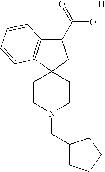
[H].C1CN(CC2CCCC2)CCC12CC(C(O)=O)C1=C2C=CC=C1
